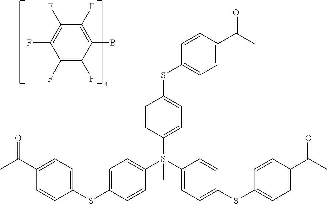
CC(=O)C1=CC=C(SC2=CC=C(S(C3=CC=C(SC4=CC=C(C(=O)C)C=C4)C=C3)(C3=CC=C(SC4=CC=C(C(=O)C)C=C4)C=C3)C)C=C2)C=C1.C1(F)=C(F)C(B)=C(F)C(F)=C1F
